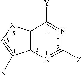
C12=C(N=C([Z])N=C1[Y])C([R])=C[X]2
